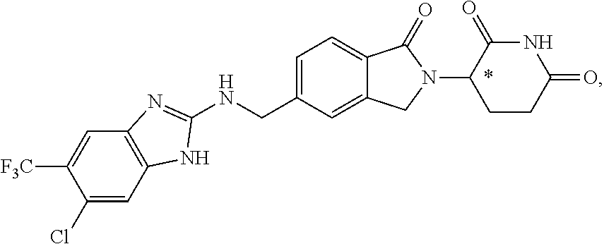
C1(Cl)=CC2=C(C=C1[F3C])N=C(NCC1=CC=C3C(=C1)CN(C1CCC(=O)NC1=O)C3=O)N2
